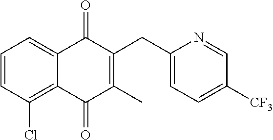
C1=CC=C2C(=O)C(CC3=CC=C([CF3])C=N3)=C(C)C(=O)C2=C1Cl
